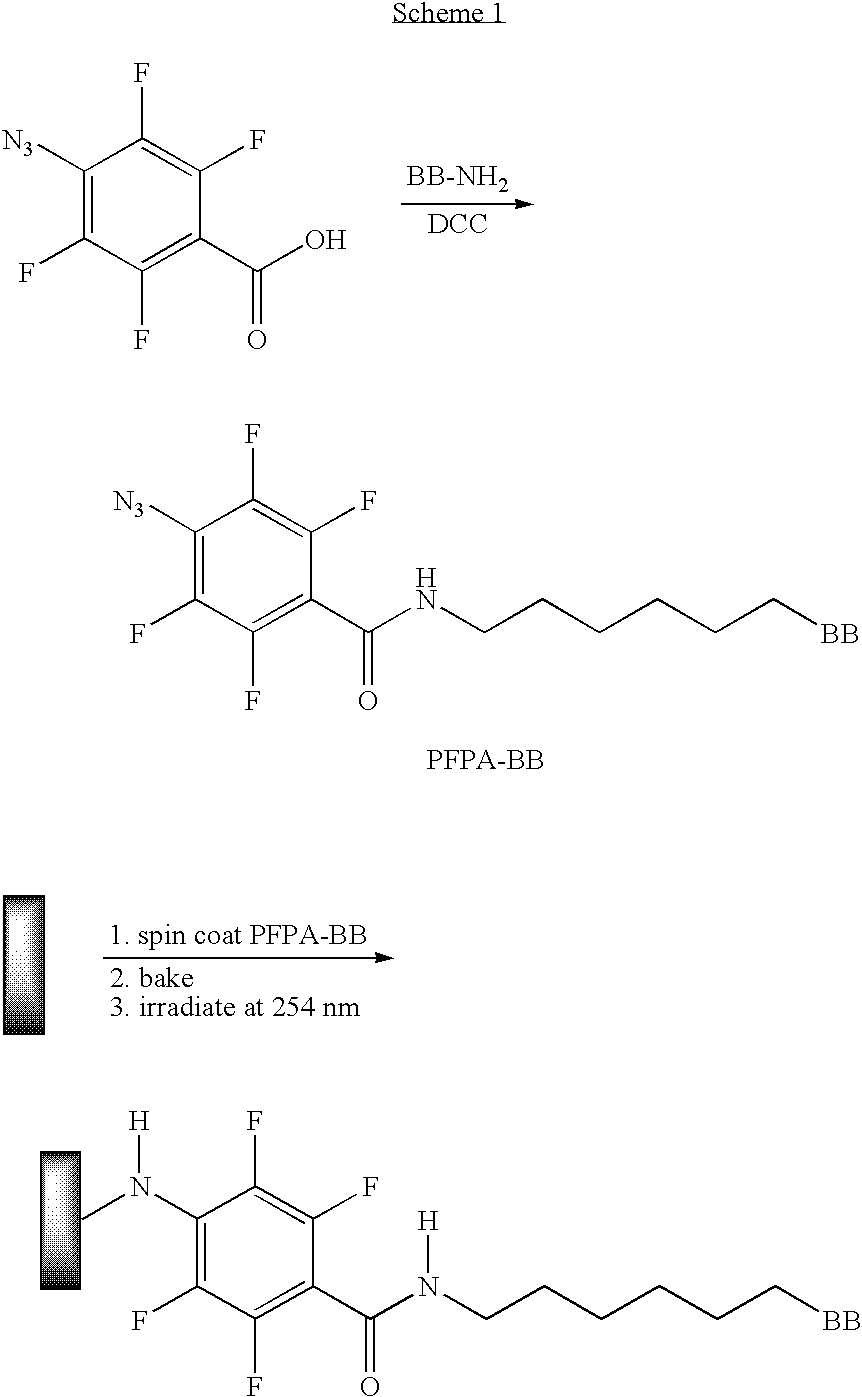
C1(N(C)[H])=C(F)C(F)=C(C(N(CCCCCC[BB])[H])=O)C(F)=C1F.[BB-NH2].[DCC].C1([N3])=C(F)C(F)=C(C(O)=O)C(F)=C1F.C1([N3])=C(F)C(F)=C(C(NCCCCCC[BB])=O)C(F)=C1F
